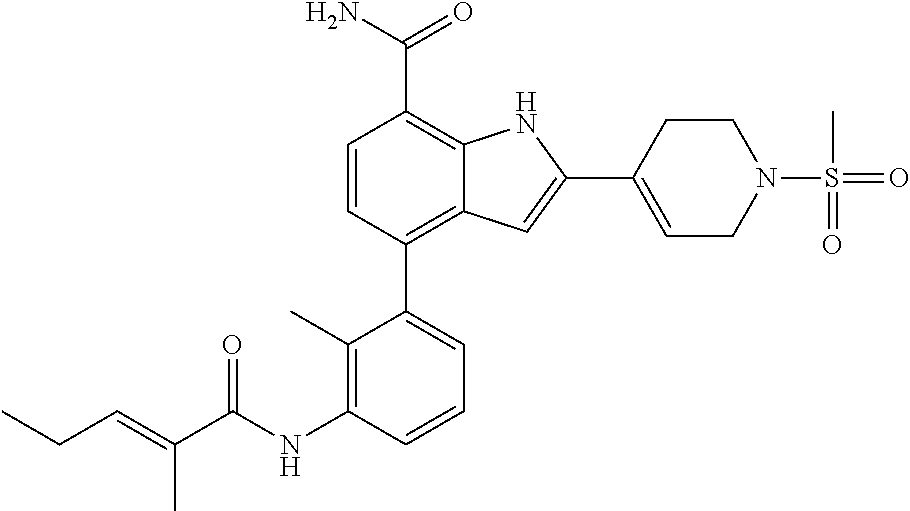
C1=CC(C2=CC=CC(NC(C(=CCC)C)=O)=C2C)=C2C(=C1C(N)=O)NC(C1=CCN(S(=O)(C)=O)CC1)=C2
